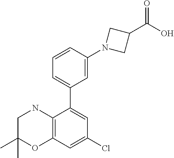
C1=CC(N2CC(C(O)=O)C2)=CC(C2=CC(Cl)=CC3=C2NCC(C)(C)O3)=C1
